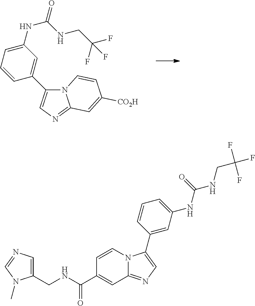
N12C(C3=CC(NC(=O)NCC(F)(F)F)=CC=C3)=CN=C1C=C([CO2H])C=C2.N12C(C3=CC(NC(=O)NCC(F)(F)F)=CC=C3)=CN=C1C=C(C(NCC1=CN=CN1C)=O)C=C2
